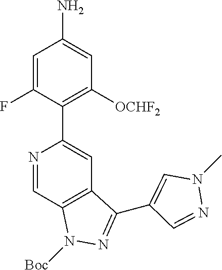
N1=CC2=C(C=C1C1=C([OCHF2])C=C(N)C=C1F)C(C1=CN(C)N=C1)=NN2[Boc]
